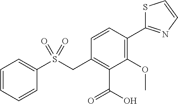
C1=CC=CC(S(CC2=C(C(O)=O)C(OC)=C(C3=NC=CS3)C=C2)(=O)=O)=C1
